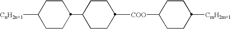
C1(C2CCC([COO]C3CCC([CmH2m+1])CC3)CC2)CCC([CnH2n+1])CC1
